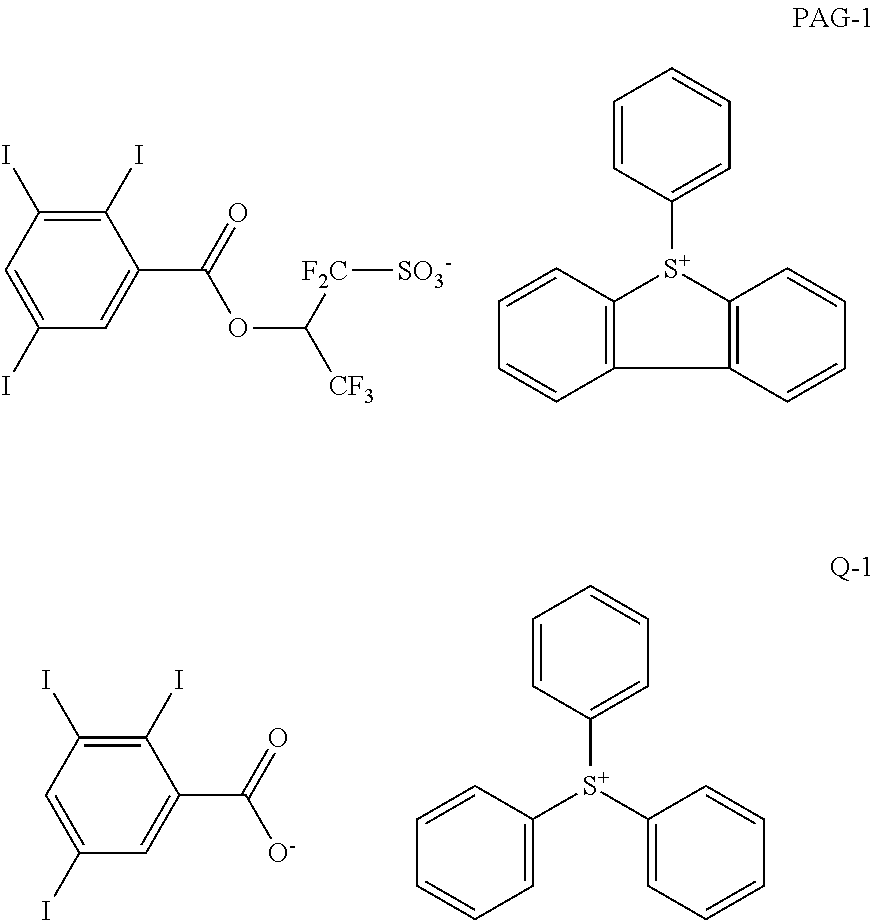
C1=CC([S+]2C3=C(C4=C2C=CC=C4)C=CC=C3)=CC=C1.C1(I)=C(I)C=C(I)C=C1C(OC([F2C][SO3-])[CF3])=O.C1(I)=C(I)C=C(I)C=C1C([O-])=O.C1=CC([S+](C2=CC=CC=C2)C2=CC=CC=C2)=CC=C1
